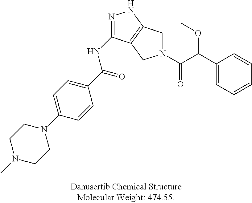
C1(C(C(=O)N2CC3=C(C2)C(NC(=O)C2=CC=C(N4CCN(C)CC4)C=C2)=NN3)OC)=CC=CC=C1
